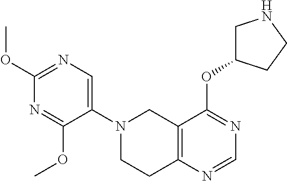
C1(OC)=NC=C(N2CCC3=C(C2)C(OC2CNCC2)=NC=N3)C(OC)=N1
